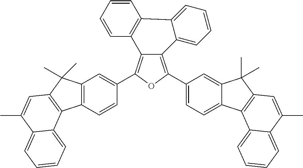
C12=C(C=CC(C3=C4C(=C(C5=CC=C6C(=C5)C(C)(C)C5=C6C6=CC=CC=C6C(C)=C5)O3)C3=CC=CC=C3C3=C4C=CC=C3)=C1)C1=C(C2(C)C)C=C(C)C2=CC=CC=C12
